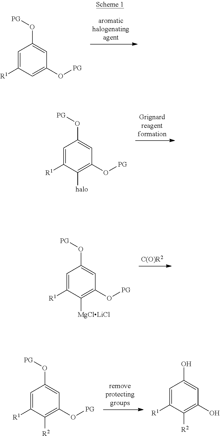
C1=C([R1])C=C(O[PG])C=C1O[PG].C1=C([R1])C([halo])=C(O[PG])C=C1O[PG].C1=C([R1])C([MgClLiCl])=C(O[PG])C=C1O[PG].C1=C([R1])C([R2])=C(O[PG])C=C1O[PG].C1=C([R1])C([R2])=C(O)C=C1O
